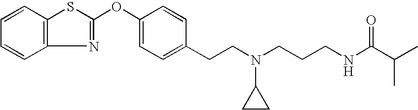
C1=CC2=C(C=C1)N=C(OC1=CC=C(CCN(CCCNC(C(C)C)=O)C3CC3)C=C1)S2
